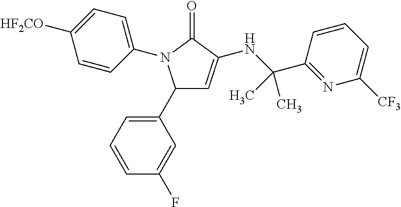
C1(C2=CC=CC(F)=C2)C=C(NC(C2=NC([CF3])=CC=C2)(C)C)C(=O)N1C1=CC=C([HF2CO])C=C1
